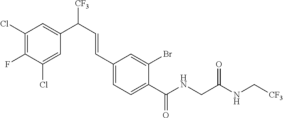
N(C(C1=CC=C(C=CC([CF3])C2=CC(Cl)=C(F)C(Cl)=C2)C=C1Br)=O)CC(=O)NC[CF3]
